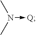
N(->[Q])(C)C
